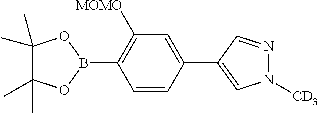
C1=CC(C2=CN([CD3])N=C2)=CC([MOMO])=C1B1OC(C)(C)C(C)(C)O1
